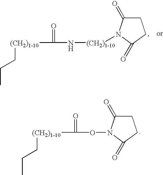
[(CH2)1-10](NC(=O)[(CH2)1-10]CCC)N1C(=O)CCC1=O.O(C(=O)[(CH2)1-10]CCC)N1C(=O)CCC1=O
